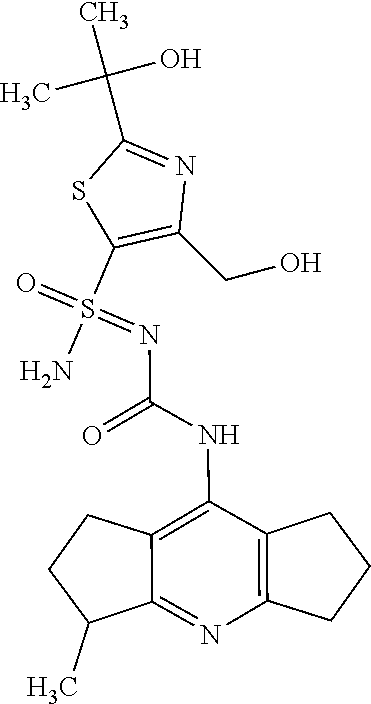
N(C(=O)NC1=C2C(=NC3=C1CCC3)C(C)CC2)=S(=O)(C1=C(CO)N=C(C(C)(C)O)S1)N
